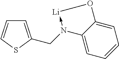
C1=C(CN2->[Li]OC3=CC=CC=C23)SC=C1
